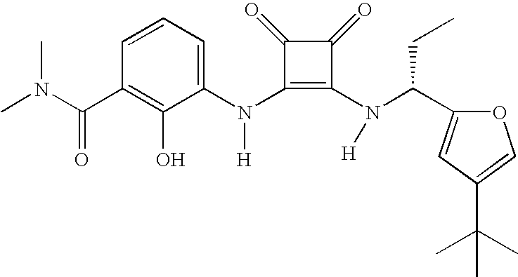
C(C1=C(O)C(N(C2=C(N(C(C3=CC(C(C)(C)C)=CO3)CC)[H])C(=O)C2=O)[H])=CC=C1)(=O)N(C)C
